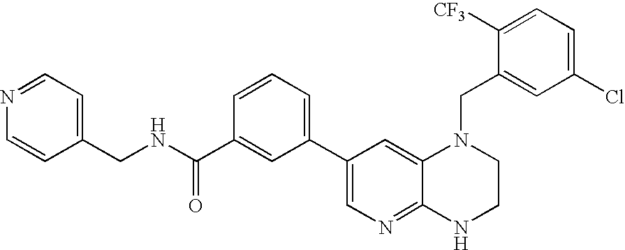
N1=CC=C(CNC(C2=CC(C3=CN=C4C(=C3)N(CC3=CC(Cl)=CC=C3[CF3])CCN4)=CC=C2)=O)C=C1
